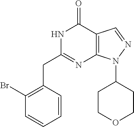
N1C(CC2=C(Br)C=CC=C2)=NC2=C(C1=O)C=NN2C1CCOCC1
